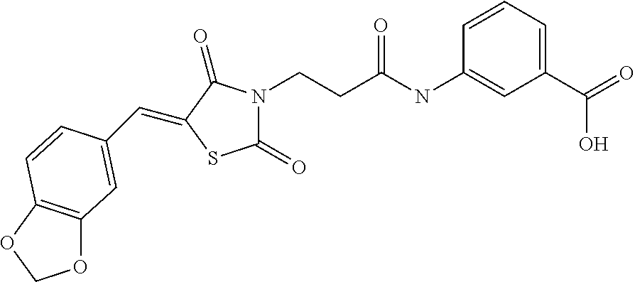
C1(C(=O)O)=CC=CC(NC(CCN2C(=O)SC(=CC3=CC4=C(OCO4)C=C3)C2=O)=O)=C1
